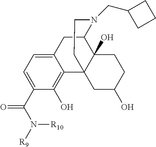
C12=CC=C(C(N([R10])[R9])=O)C(O)=C1C13C(O)(C(C2)N(CC2CCC2)CC1)CCC(O)C3
